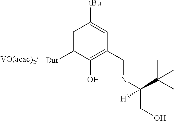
C1=C([But])C(O)=C(C=NC(CO)([H])C(C)(C)C)C=C1[tBu]
